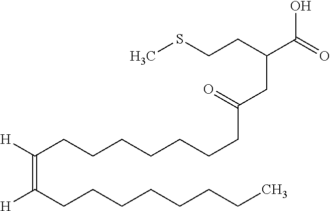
CSCCC(C(=O)O)CC(CCCCCCCC([H])=C(CCCCCCCC)[H])=O
